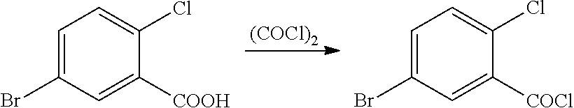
C1=C(Br)C=C([COOH])C(Cl)=C1.[(COCl)2].C1=C(Br)C=C([COCl])C(Cl)=C1
